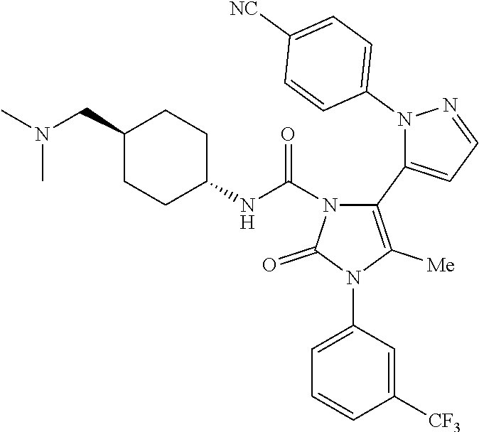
C1=C(N2C([Me])=C(C3=CC=NN3C3=CC=C([NC])C=C3)N(C(NC3CCC(CN(C)C)CC3)=O)C2=O)C=C([CF3])C=C1
